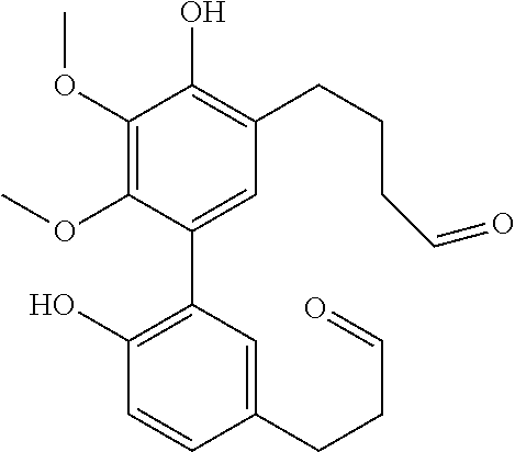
C1(OC)=C(OC)C(C2=C(O)C=CC(CCC=O)=C2)=CC(CCCC=O)=C1O
